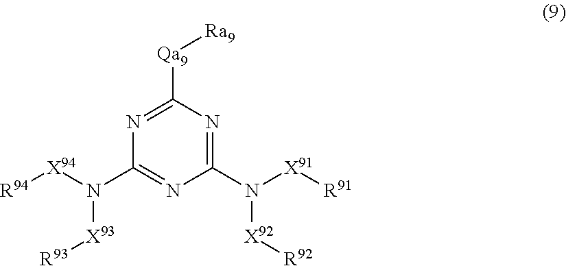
N1=C([Qa9][Ra9])N=C(N([X91][R91])[X92][R92])N=C1N([X94][R94])[X93][R93]
